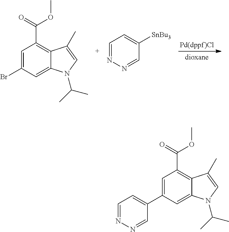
C1=C(C2=CC=NN=C2)C=C2C(=C1C(=O)OC)C(C)=CN2C(C)C.C1=C(Br)C=C2C(=C1C(=O)OC)C(C)=CN2C(C)C.N1=CC=C([SnBu3])C=N1
